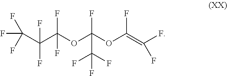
C(OC(OC(=C(F)F)F)(F)C(F)(F)F)(F)(F)C(C(F)(F)F)(F)F
